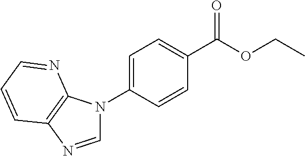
C1=C(N2C=NC3=C2N=CC=C3)C=CC(C(=O)OCC)=C1
